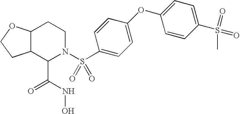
C12C(C(C(NO)=O)N(S(C3=CC=C(OC4=CC=C(S(=O)(C)=O)C=C4)C=C3)(=O)=O)CC1)CCO2
